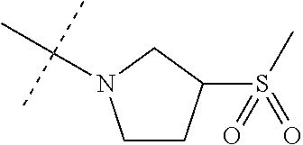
C1CC(S(=O)(=O)C)CN1C(C)(C)C
